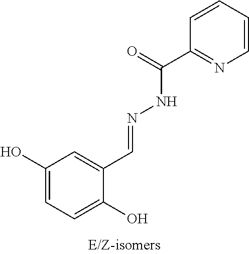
C1(O)=CC=C(O)C(C=NNC(C2=NC=CC=C2)=O)=C1
